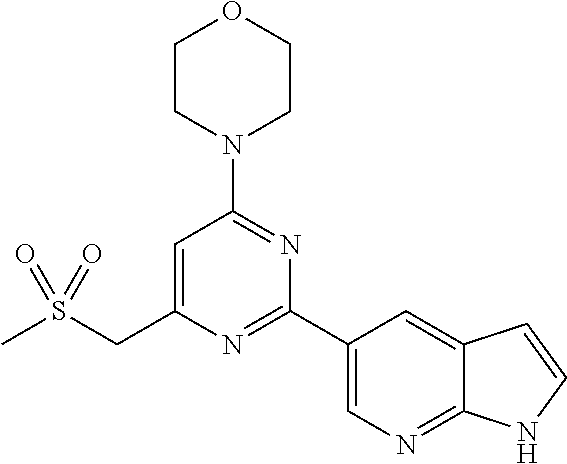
C1CN(C2=NC(C3=CN=C4C(=C3)C=CN4)=NC(CS(C)(=O)=O)=C2)CCO1
